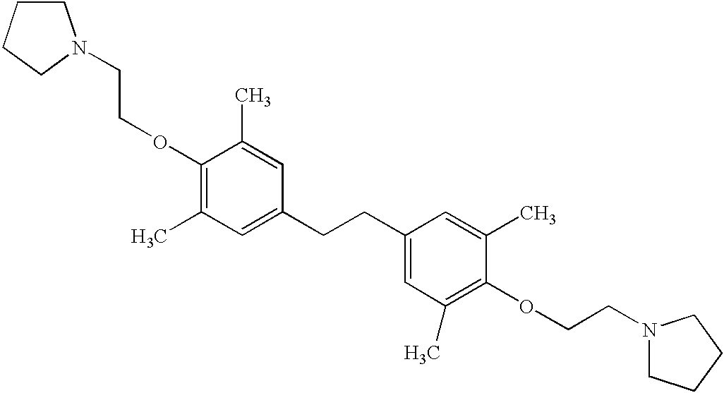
O(C1=C(C)C=C(CCC2=CC(C)=C(OCCN3CCCC3)C(C)=C2)C=C1C)CCN1CCCC1
